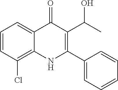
C1=CC(Cl)=C2C(=C1)C(=O)C(C(C)O)=C(C1=CC=CC=C1)N2
